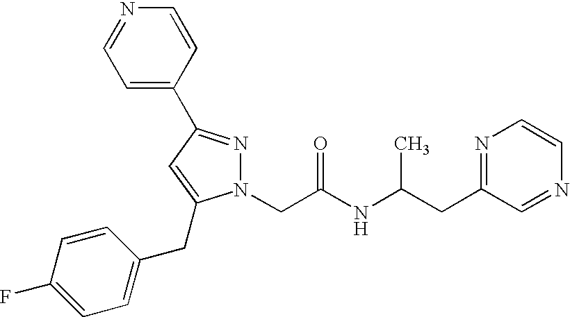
C1=C(C2=NN(CC(NC(CC3=NC=CN=C3)C)=O)C(CC3=CC=C(F)C=C3)=C2)C=CN=C1
